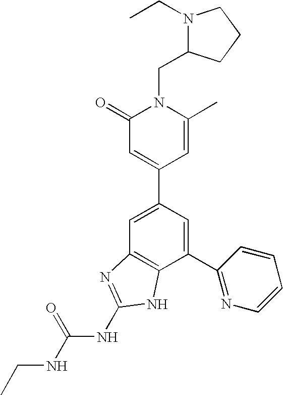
C1=C(C2=CC(=O)N(CC3N(CC)CCC3)C(C)=C2)C=C(C2=NC=CC=C2)C2=C1N=C(NC(NCC)=O)N2
